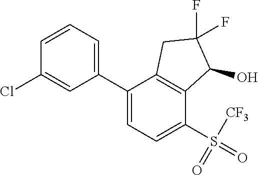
C1(C2=CC=C(S(=O)([CF3])=O)C3=C2CC(F)(F)C3O)=CC=CC(Cl)=C1
